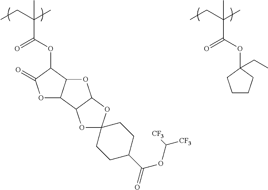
C(C(C)(C(OC1C(=O)OC2C1OC1C2OC2(O1)CCC(C(=O)OC([CF3])[CF3])CC2)=O)C)C.C(C(C)(C(OC1(CC)CCCC1)=O)C)C
